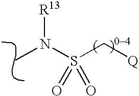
CN([R13])S(C[Q])(=O)=O
